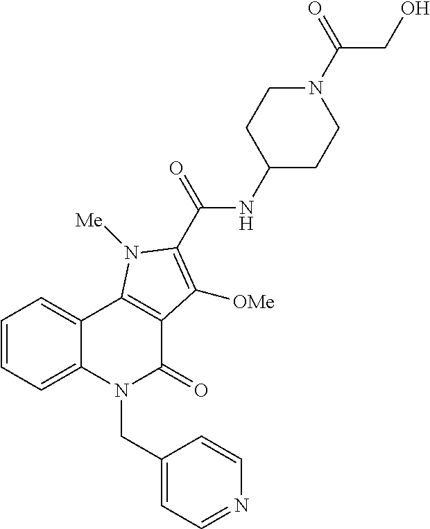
C1=CC=C2C(=C1)C1=C(C(=O)N2CC2=CC=NC=C2)C([OMe])=C(C(=O)NC2CCN(C(CO)=O)CC2)N1[Me]
